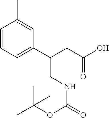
C1=CC=C(C(CNC(OC(C)(C)C)=O)CC(=O)O)C=C1C
